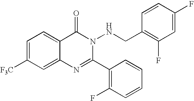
C1=C([F3C])C=C2C(=C1)C(=O)N(NCC1=C(F)C=C(F)C=C1)C(C1=C(F)C=CC=C1)=N2
